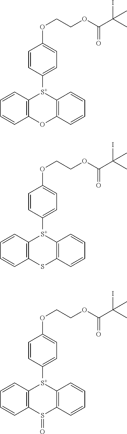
C1=CC([S+]2C3=C(C=CC=C3)OC3=C2C=CC=C3)=CC=C1OCCOC(C(C)(I)C)=O.C1=CC([S+]2C3=C(C=CC=C3)SC3=C2C=CC=C3)=CC=C1OCCOC(C(C)(I)C)=O.C1=CC([S+]2C3=C(C=CC=C3)S(=O)C3=C2C=CC=C3)=CC=C1OCCOC(C(C)(I)C)=O
